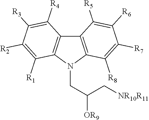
C12=C(N(CC([OR9])C[NR10R11])C3=C1C([R4])=C([R3])C([R2])=C3[R1])C([R8])=C([R7])C([R6])=C2[R5]
